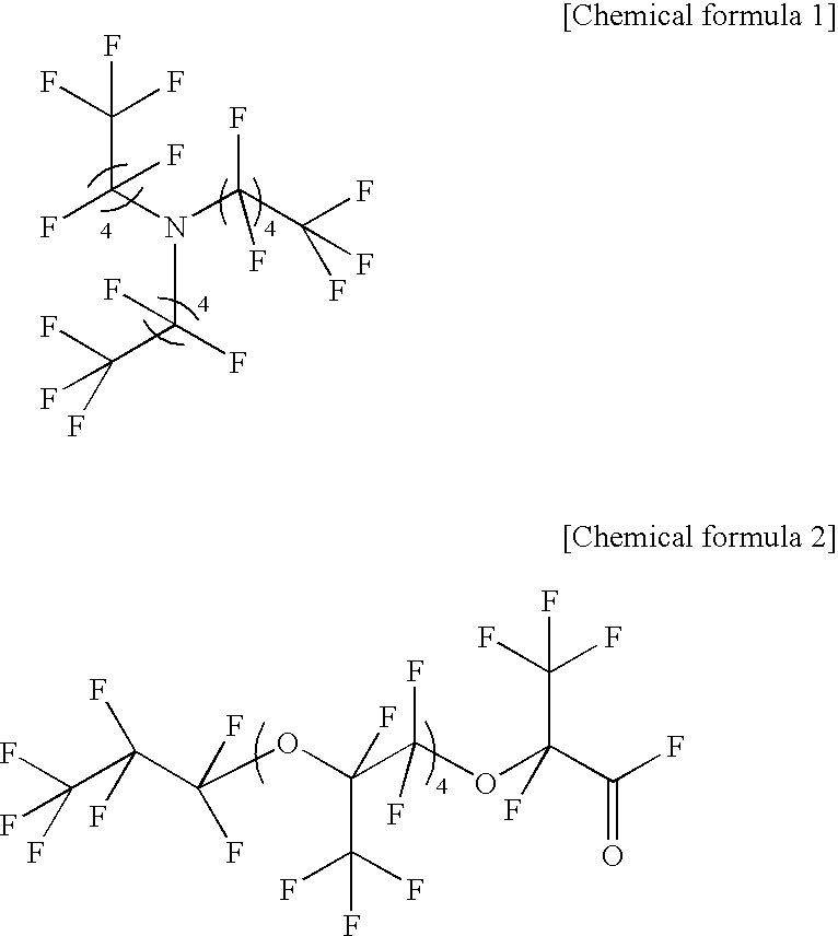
FC(F)(F)C(N(C(C(F)(F)F)(F)F)C(C(F)(F)F)(F)F)(F)F.FC(C(C(OC(C(OC(C(F)(F)F)(C(F)=O)F)(F)F)(F)C(F)(F)F)(F)F)(F)F)(F)F
